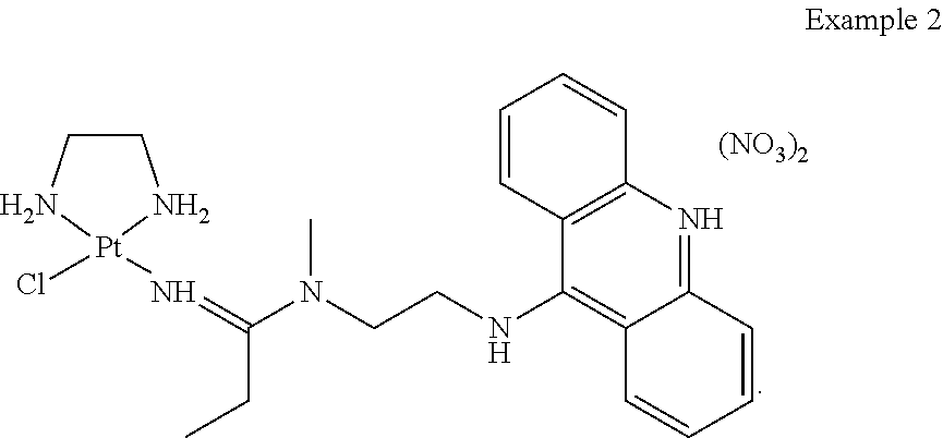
[(NO3)2].C12=NC3=C(C(NCCN(C)C(CC)=N[Pt]4(Cl)NCCN4)=C1C=CC=C2)C=CC=C3
